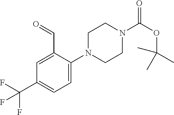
O=CC1=CC(C(F)(F)F)=CC=C1N1CCN(C(OC(C)(C)C)=O)CC1
